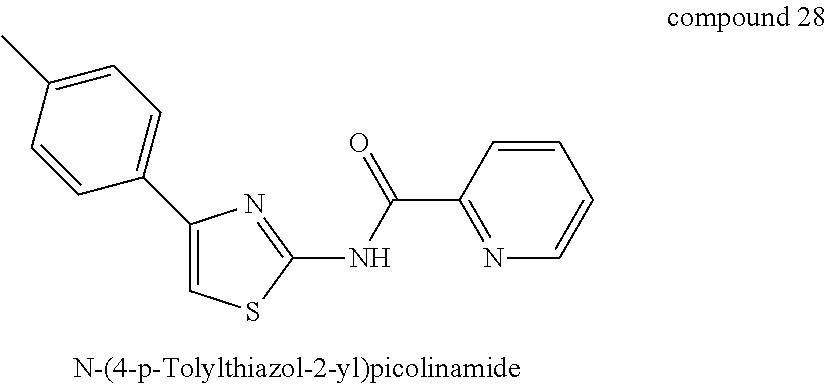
C1(C)=CC=C(C2=CSC(NC(C3=NC=CC=C3)=O)=N2)C=C1
